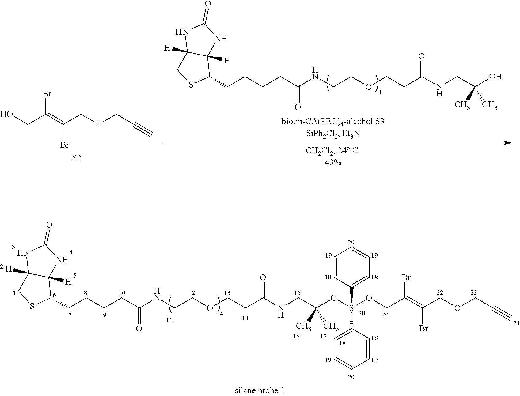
BrC(=C(COCC#C)Br)CO.[S2].C(CCCC(NCCOCCC(NCC(O)(C)C)=O)=O)C1C2([H])C([H])(CS1)NC(=O)N2.C(CCCC(NCCOCCC(NCC(O[Si](OCC(=C(COCC#C)Br)Br)(C1=CC=CC=C1)C1=CC=CC=C1)(C)C)=O)=O)C1C2([H])C([H])(CS1)NC(=O)N2
